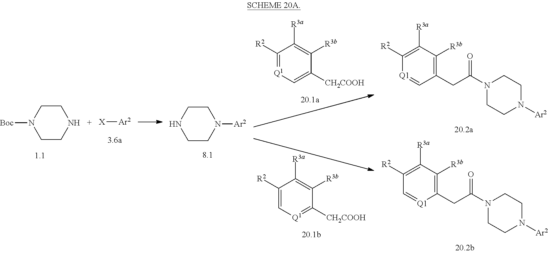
C1CN([Boc])CCN1.[X][Ar2].C1CNCCN1[Ar2].C1([R2])=C([R3a])C([R3b])=C(CC(N2CCN([Ar2])CC2)=O)C=[Q1]1.C1([R2])=C([R3a])C([R3b])=C(CC(N2CCN([Ar2])CC2)=O)[Q1]=C1.C1([R2])=C[Q1]=C([CH2COOH])C([R3b])=C1[R3a].C1([R2])=[Q1]C=C([CH2COOH])C([R3b])=C1[R3a]
